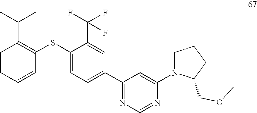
C1=CC=CC(SC2=CC=C(C3=NC=NC(N4CCCC4COC)=C3)C=C2C(F)(F)F)=C1C(C)C
